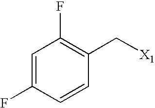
C1=C(F)C=CC(C[X1])=C1F
